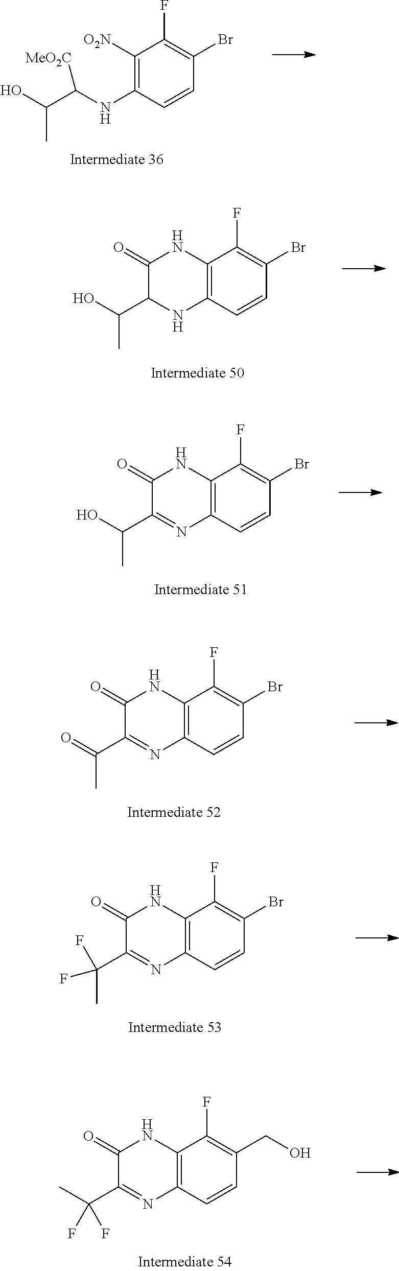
C1([O2N])=C(NC([MeO2C])C(C)O)C=CC(Br)=C1F.C12=C(C(F)=C(Br)C=C1)NC(=O)C(C(O)C)N2.C12=C(C(F)=C(Br)C=C1)NC(=O)C(C(O)C)=N2.C12=C(C(F)=C(Br)C=C1)NC(=O)C(C(=O)C)=N2.C12=C(C(F)=C(Br)C=C1)NC(=O)C(C(F)(C)F)=N2.C12=C(C(F)=C(CO)C=C1)NC(=O)C(C(C)(F)F)=N2
